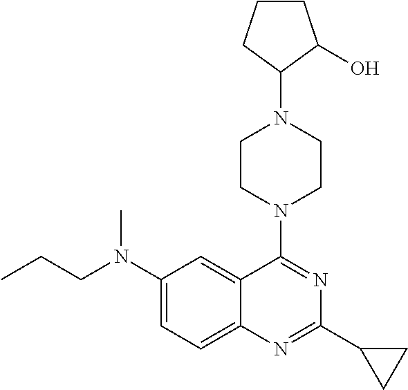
C1(N(CCC)C)=CC=C2C(=C1)C(N1CCN(C3C(O)CCC3)CC1)=NC(C1CC1)=N2
